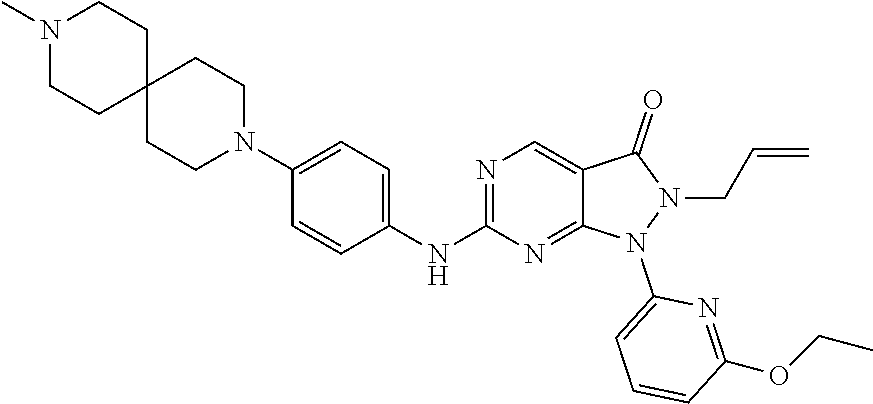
N1=C(NC2=CC=C(N3CCC4(CC3)CCN(C)CC4)C=C2)N=C2C(=C1)C(=O)N(CC=C)N2C1=CC=CC(OCC)=N1
